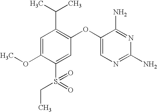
C1=C(OC)C(S(CC)(=O)=O)=CC(OC2=CN=C(N)N=C2N)=C1C(C)C
